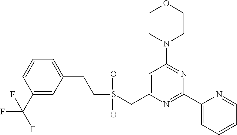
C1CN(C2=NC(C3=CC=CC=N3)=NC(CS(CCC3=CC=CC(C(F)(F)F)=C3)(=O)=O)=C2)CCO1
